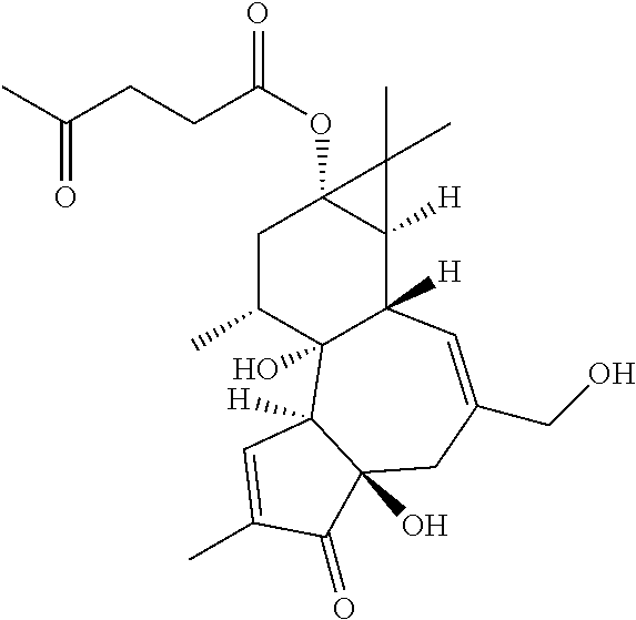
C1C(C)C2(O)C([H])(C3([H])C1(OC(CCC(C)=O)=O)C3(C)C)C=C(CO)CC1(O)C2([H])C=C(C)C1=O
